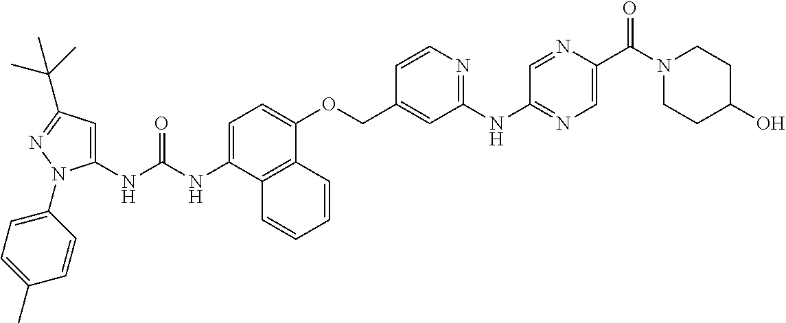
N(C(NC1=CC(C(C)(C)C)=NN1C1=CC=C(C)C=C1)=O)C1=CC=C(OCC2=CC(NC3=NC=C(C(N4CCC(O)CC4)=O)N=C3)=NC=C2)C2=C1C=CC=C2
